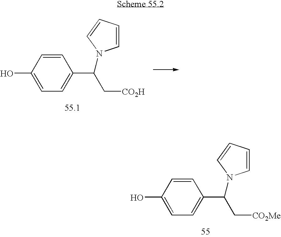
C1(O)=CC=C(C(C[CO2H])N2C=CC=C2)C=C1.C1(O)=CC=C(C(C[CO2Me])N2C=CC=C2)C=C1
